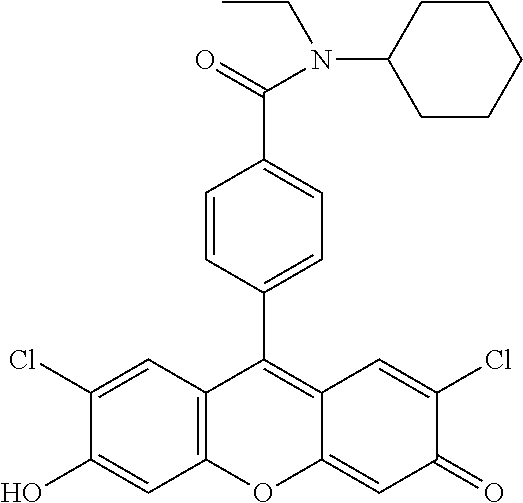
C12=C(C=C(Cl)C(O)=C1)C(C1=CC=C(C(=O)N(C3CCCCC3)CC)C=C1)=C1C(=CC(=O)C(Cl)=C1)O2
